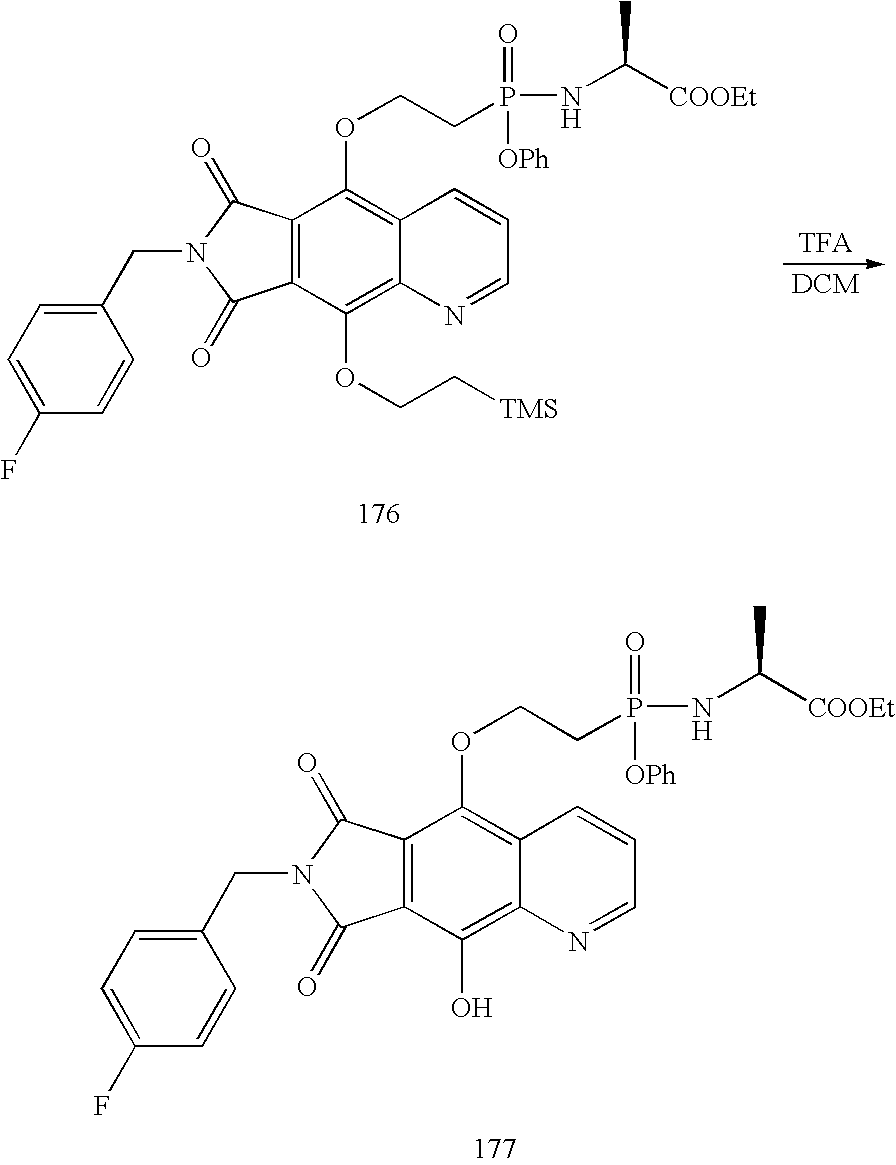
C1(F)=CC=C(CN2C(=O)C3=C(C2=O)C(OCCP(NC([COOEt])C)(=O)[OPh])=C2C(=C3O)N=CC=C2)C=C1.C1(F)=CC=C(CN2C(=O)C3=C(C2=O)C(OCCP(NC([COOEt])C)(=O)[OPh])=C2C(=C3OCC[TMS])N=CC=C2)C=C1
